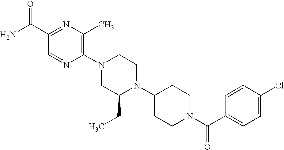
C1(C(N)=O)=NC(C)=C(N2CC(CC)N(C3CCN(C(C4=CC=C(Cl)C=C4)=O)CC3)CC2)N=C1
